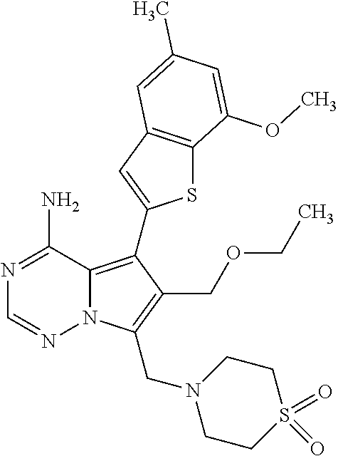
N1=C(N)C2=C(C3=CC4=C(S3)C(OC)=CC(C)=C4)C(COCC)=C(CN3CCS(=O)(=O)CC3)N2N=C1
